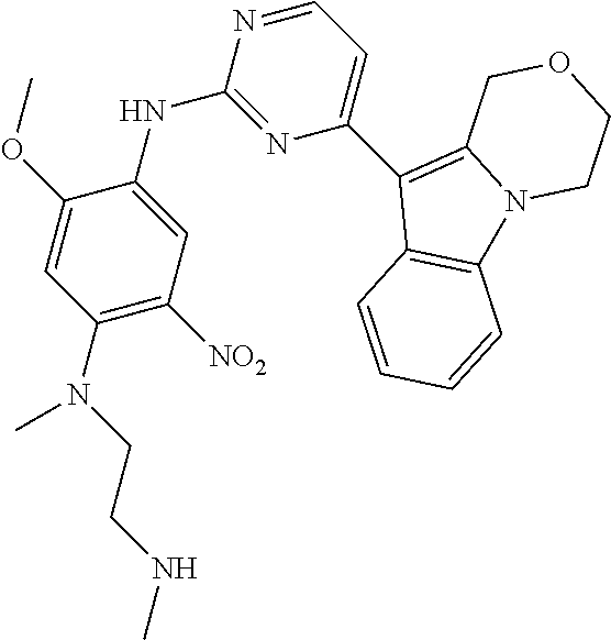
N1=CC=C(C2=C3N(C4=C2C=CC=C4)CCOC3)N=C1NC1=CC([NO2])=C(N(C)CCNC)C=C1OC
